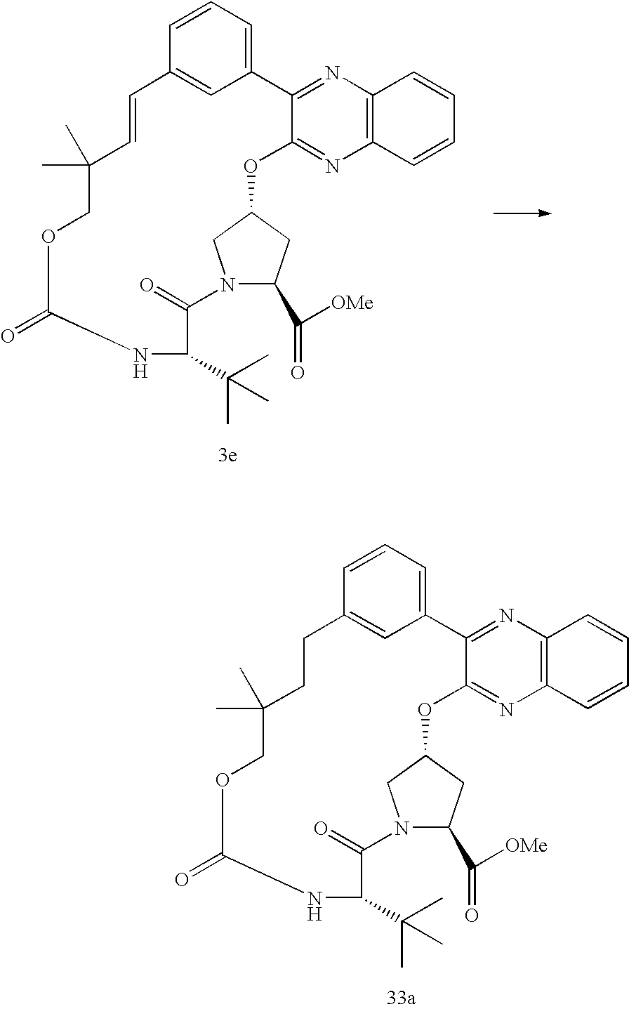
C1=CC=C2C=C1CCC(C)(C)COC(=O)NC(C(C)(C)C)C(=O)N1CC(OC3=NC4=C(N=C23)C=CC=C4)CC1C(=O)[OMe].C1=CC=C2C=C1C=CC(C)(C)COC(=O)NC(C(C)(C)C)C(=O)N1CC(OC3=NC4=C(N=C23)C=CC=C4)CC1C(=O)[OMe]
